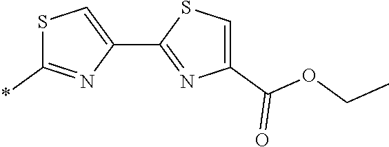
S1C(*)=NC(C2=NC(C(OCC)=O)=CS2)=C1
